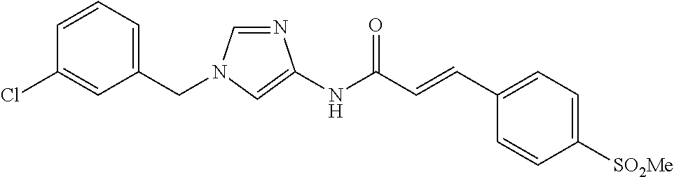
C1=NC(NC(C=CC2=CC=C([SO2Me])C=C2)=O)=CN1CC1=CC=CC(Cl)=C1
